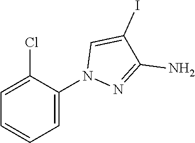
C1=C(N2N=C(N)C(I)=C2)C(Cl)=CC=C1
